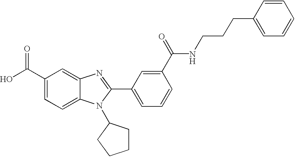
C1(C(O)=O)=CC=C2C(=C1)N=C(C1=CC=CC(C(=O)NCCCC3=CC=CC=C3)=C1)N2C1CCCC1
